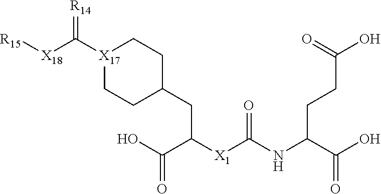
OC(C(NC([X1]C(C(O)=O)CC1CC[X17](C([X18][R15])=[R14])CC1)=O)CCC(O)=O)=O
